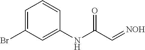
C1=C(Br)C=C(NC(C=[NOH])=O)C=C1
